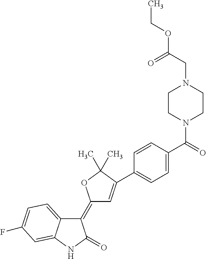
C1(=C2C=C(C3=CC=C(C(=O)N4CCN(CC(OCC)=O)CC4)C=C3)C(C)(C)O2)C2=CC=C(F)C=C2NC1=O
